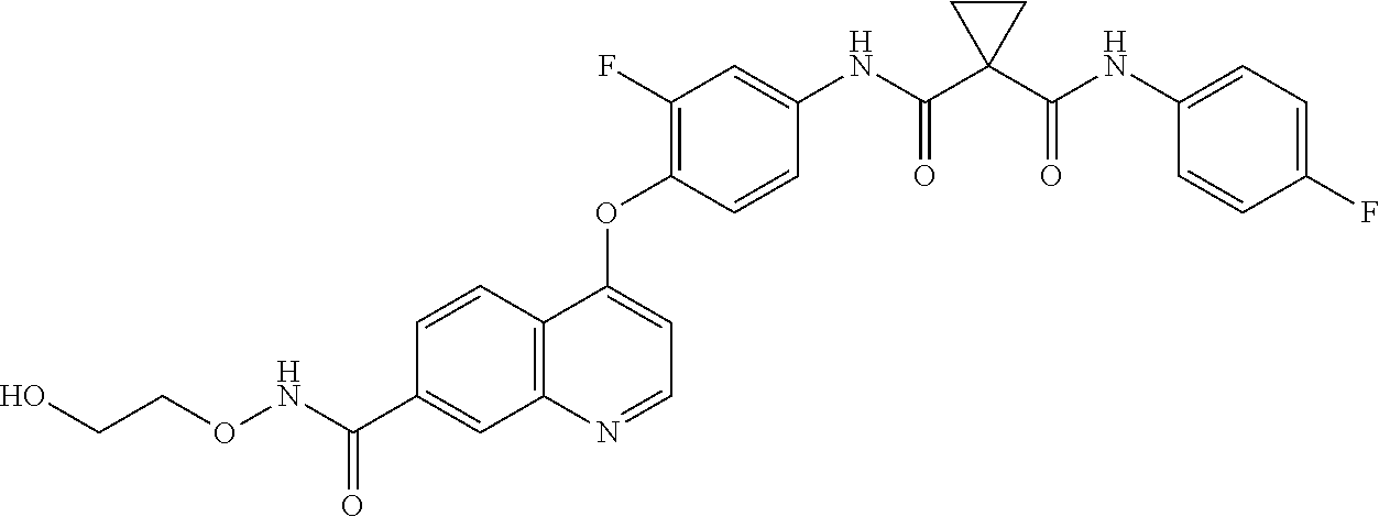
C12=C(N=CC=C1OC1=C(F)C=C(NC(C3(C(NC4=CC=C(F)C=C4)=O)CC3)=O)C=C1)C=C(C(NOCCO)=O)C=C2
